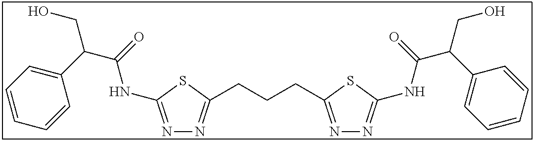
N1=C(NC(C(C2=CC=CC=C2)CO)=O)SC(CCCC2=NN=C(NC(C(C3=CC=CC=C3)CO)=O)S2)=N1
